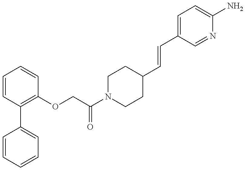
C1=CC=CC=C1C1=C(OCC(N2CCC(C=CC3=CC=C(N)N=C3)CC2)=O)C=CC=C1
